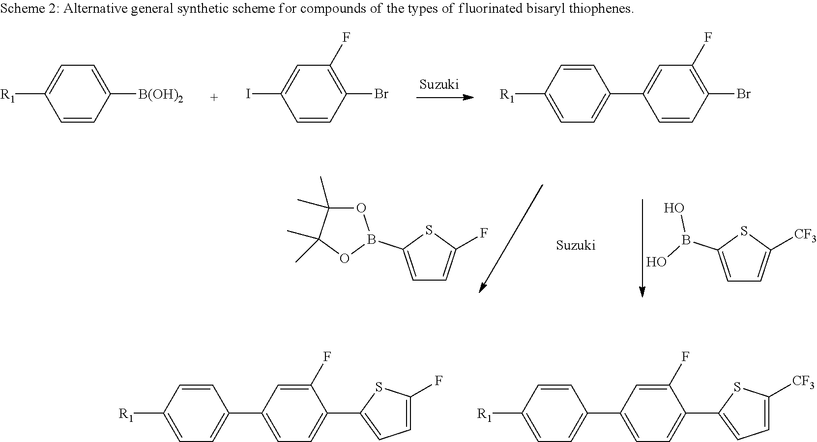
C1=C(B2OC(C)(C)C(C)(C)O2)SC(F)=C1.C1=C(B(O)O)SC([CF3])=C1.C1=C(C2=CC=C([R1])C=C2)C=C(F)C(C2=CC=C([CF3])S2)=C1.C1=C(C2=CC=C([R1])C=C2)C=C(F)C(C2=CC=C(F)S2)=C1.C1=CC([B(OH)2])=CC=C1[R1].C1=CC(Br)=C(F)C=C1I.C1=CC(Br)=C(F)C=C1C1=CC=C([R1])C=C1
